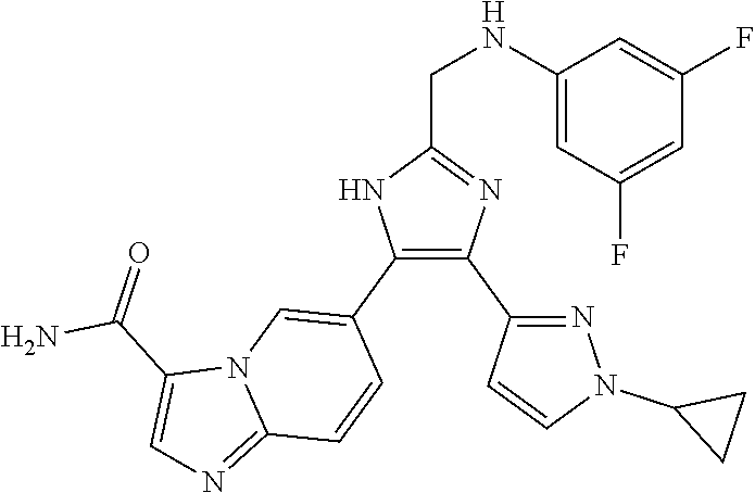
C1(C2=NN(C3CC3)C=C2)=C(C2=CN3C(=NC=C3C(N)=O)C=C2)NC(CNC2=CC(F)=CC(F)=C2)=N1
